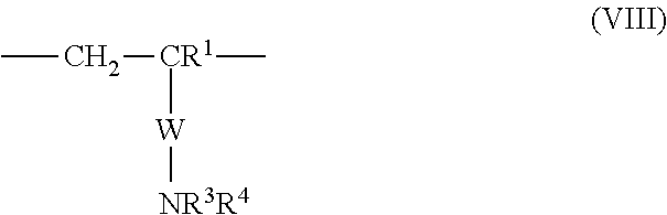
CC[CR1](C)[W][NR3R4]
